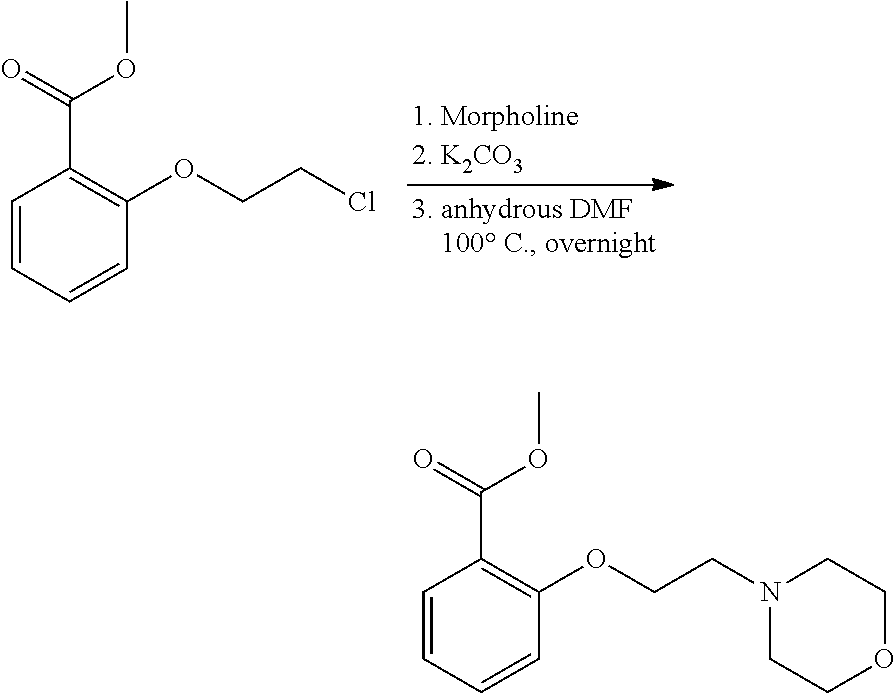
C1=CC=CC(OCCCl)=C1C(=O)OC.C1=CC=CC(OCCN2CCOCC2)=C1C(=O)OC
